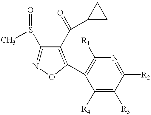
C1(S(C)=O)=NOC(C2=C([R1])N=C([R2])C([R3])=C2[R4])=C1C(C1CC1)=O
